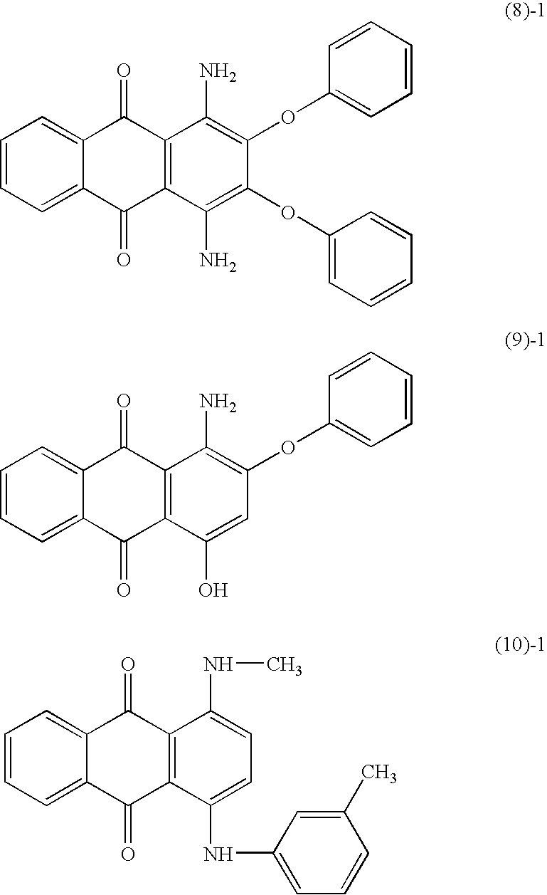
C1=CC=C2C(=C1)C(=O)C1=C(C2=O)C(N)=C(OC2=CC=CC=C2)C(OC2=CC=CC=C2)=C1N.C1=CC=C2C(=C1)C(=O)C1=C(C2=O)C(O)=CC(OC2=CC=CC=C2)=C1N.C1=CC=C2C(=C1)C(=O)C1=C(C2=O)C(NC2=CC=CC(C)=C2)=CC=C1NC
